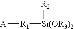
[A][R1][Si(OR3)2][R2]
